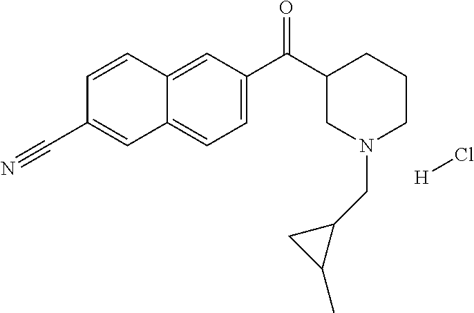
C1=CC2=CC(C(C3CN(CC4CC4C)CCC3)=O)=CC=C2C=C1C#N.[H]Cl
